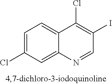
C1=C(Cl)C=C2C(=C1)C(Cl)=C(I)C=N2
